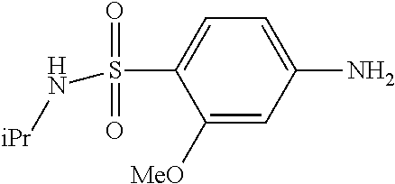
C1([MeO])=CC(N)=CC=C1S(=O)(=O)N[iPr]
